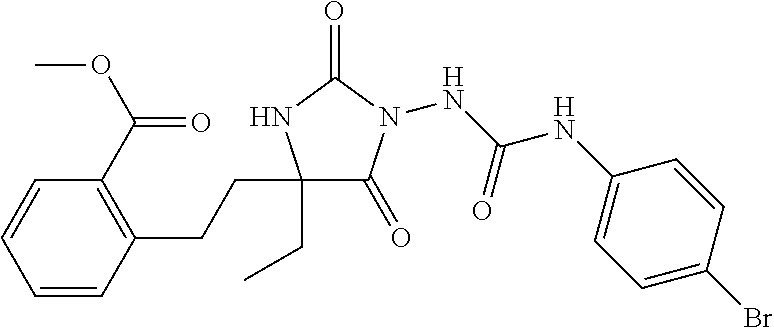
C1(CC)(CCC2=C(C(OC)=O)C=CC=C2)C(=O)N(NC(NC2=CC=C(Br)C=C2)=O)C(=O)N1
